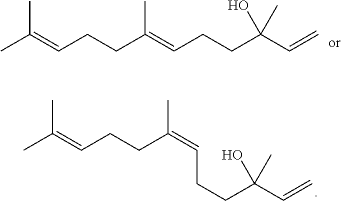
CC(=CCCC(=CCCC(C=C)(O)C)C)C.CC(=CCCC(=CCCC(C=C)(O)C)C)C
